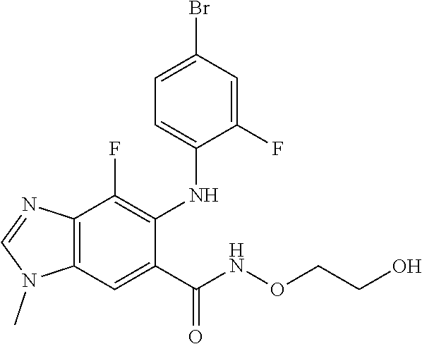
C12=C(C=C(C(NOCCO)=O)C(NC3=CC=C(Br)C=C3F)=C1F)N(C)C=N2
